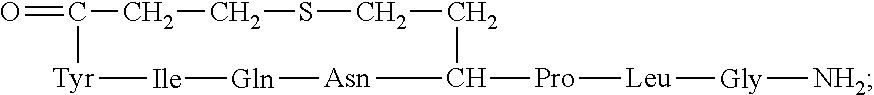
O=C1CCSCCC([Pro][Leu][Gly][NH2])[Asn][Gln][Ile][Tyr]1
